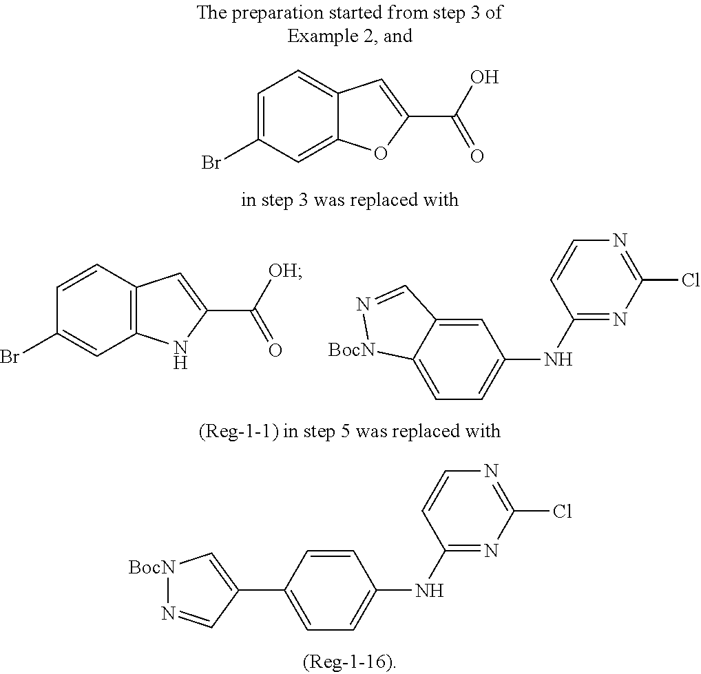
C12=C(C=CC(Br)=C1)C=C(C([OH])=O)N2.C1=C2C(=CC=C1NC1=NC(Cl)=NC=C1)[BocN]N=C2.C12=CC(Br)=CC=C1C=C(C(O)=O)O2.C1=CC(C2=C[BocN]N=C2)=CC=C1NC1=NC(Cl)=NC=C1
